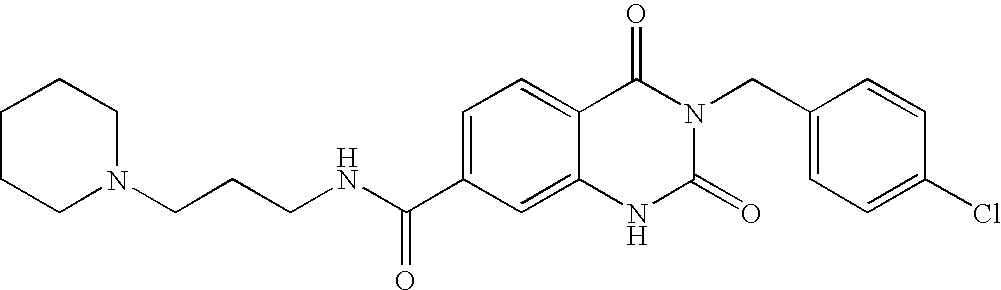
C(CCNC(C1=CC=C2C(=C1)NC(=O)N(CC1=CC=C(Cl)C=C1)C2=O)=O)N1CCCCC1
